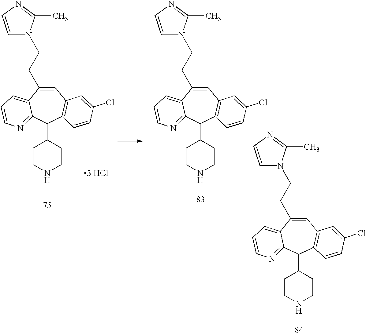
C1=C(CCN2C=CN=C2C)C2=CC=CN=C2C(C2CCNCC2)C2=C1C=C(Cl)C=C2.[3 HCl].C1=C(CCN2C=CN=C2C)C2=CC=CN=C2[C+](C2CCNCC2)C2=C1C=C(Cl)C=C2.C1=C(CCN2C=CN=C2C)C2=CC=CN=C2[C-](C2CCNCC2)C2=C1C=C(Cl)C=C2
